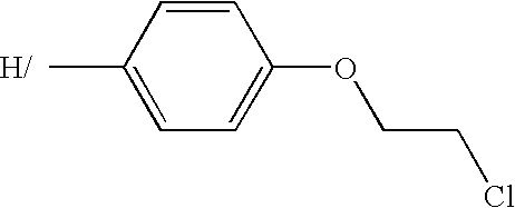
C1=CC(C)=CC=C1OCCCl
